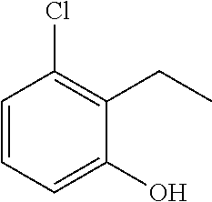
C1=CC=C(O)C(CC)=C1Cl
